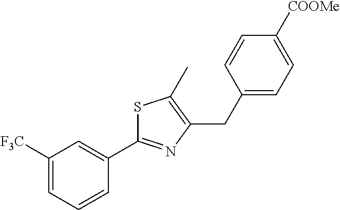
C1=C([COOMe])C=CC(CC2=C(C)SC(C3=CC([F3C])=CC=C3)=N2)=C1
